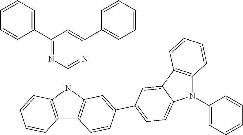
C1(C2=CC=CC=C2)=NC(N2C3=C(C4=C2C=C(C2=CC=C5N(C6=CC=CC=C6)C6=C(C5=C2)C=CC=C6)C=C4)C=CC=C3)=NC(C2=CC=CC=C2)=C1
